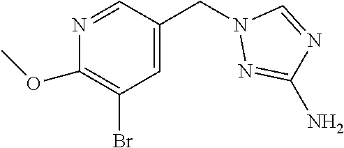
C1(OC)=C(Br)C=C(CN2N=C(N)N=C2)C=N1
